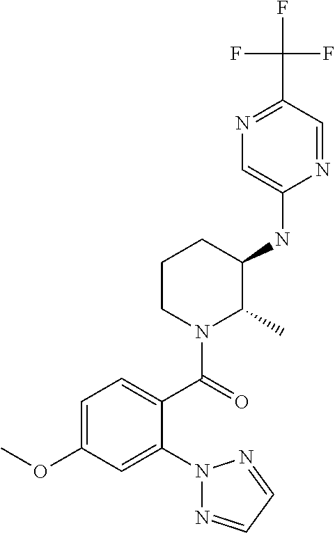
C1=C(OC)C=C(N2N=CC=N2)C(C(=O)N2C(C)C(NC3=CN=C(C(F)(F)F)C=N3)CCC2)=C1
